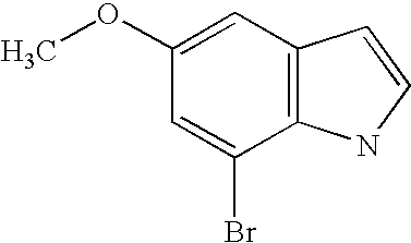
C1=C(OC)C=C(Br)C2=C1C=CN2
